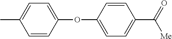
C1=C(C)C=CC(OC2=CC=C(C(=O)[Me])C=C2)=C1
